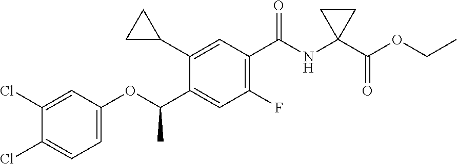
C(C1=CC(F)=C(C(NC2(C(OCC)=O)CC2)=O)C=C1C1CC1)(OC1=CC=C(Cl)C(Cl)=C1)C
